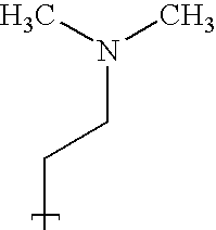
CN(C)CCC
